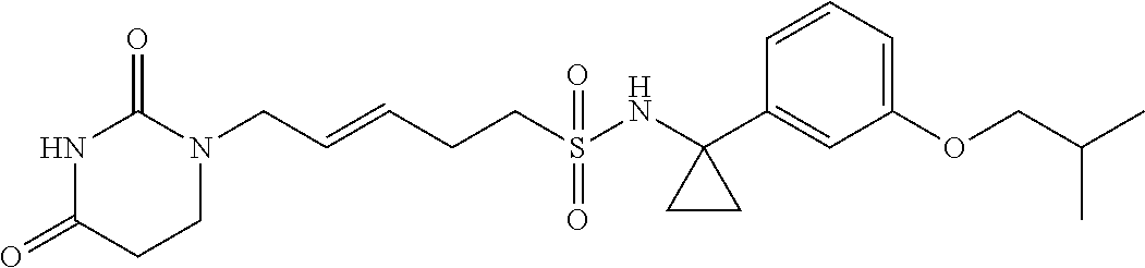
C(=CCCS(NC1(C2=CC(OCC(C)C)=CC=C2)CC1)(=O)=O)CN1C(=O)NC(=O)CC1
